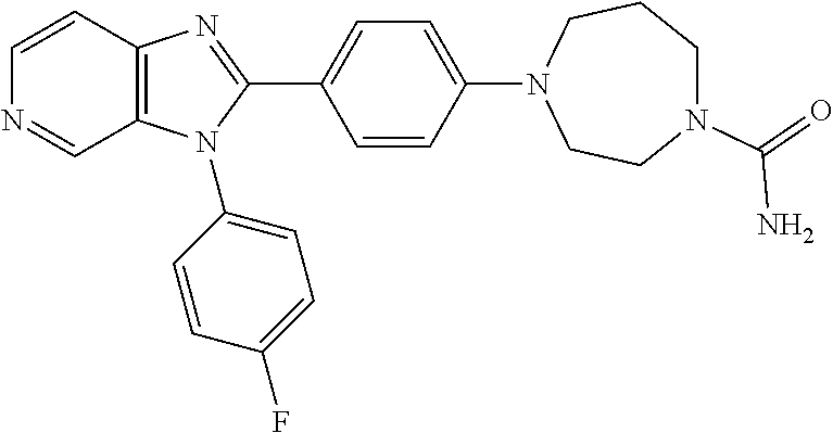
C1=CC2=C(C=N1)N(C1=CC=C(F)C=C1)C(C1=CC=C(N3CCN(C(=O)N)CCC3)C=C1)=N2
